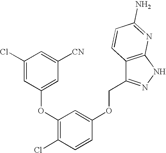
O(C1=C(Cl)C=CC(OCC2=NNC3=C2C=CC(N)=N3)=C1)C1=CC([CN])=CC(Cl)=C1
